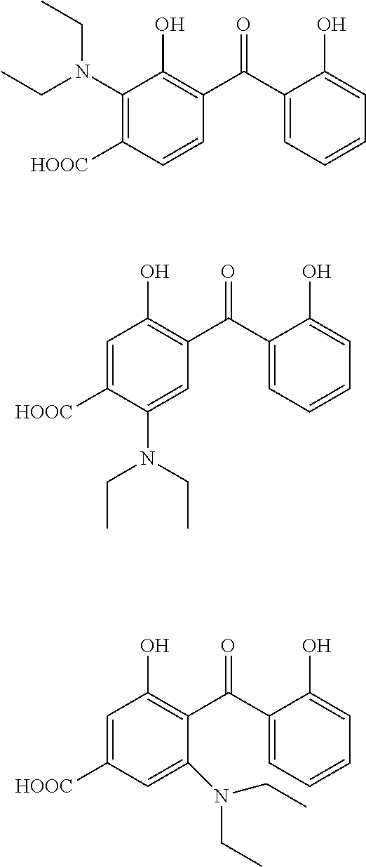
O=C(C1=CC=CC=C1O)C1=C(O)C(N(CC)CC)=C([HOOC])C=C1.O=C(C1=CC=CC=C1O)C1=C(O)C=C([HOOC])C(N(CC)CC)=C1.O=C(C1=CC=CC=C1O)C1=C(O)C=C([HOOC])C=C1N(CC)CC
